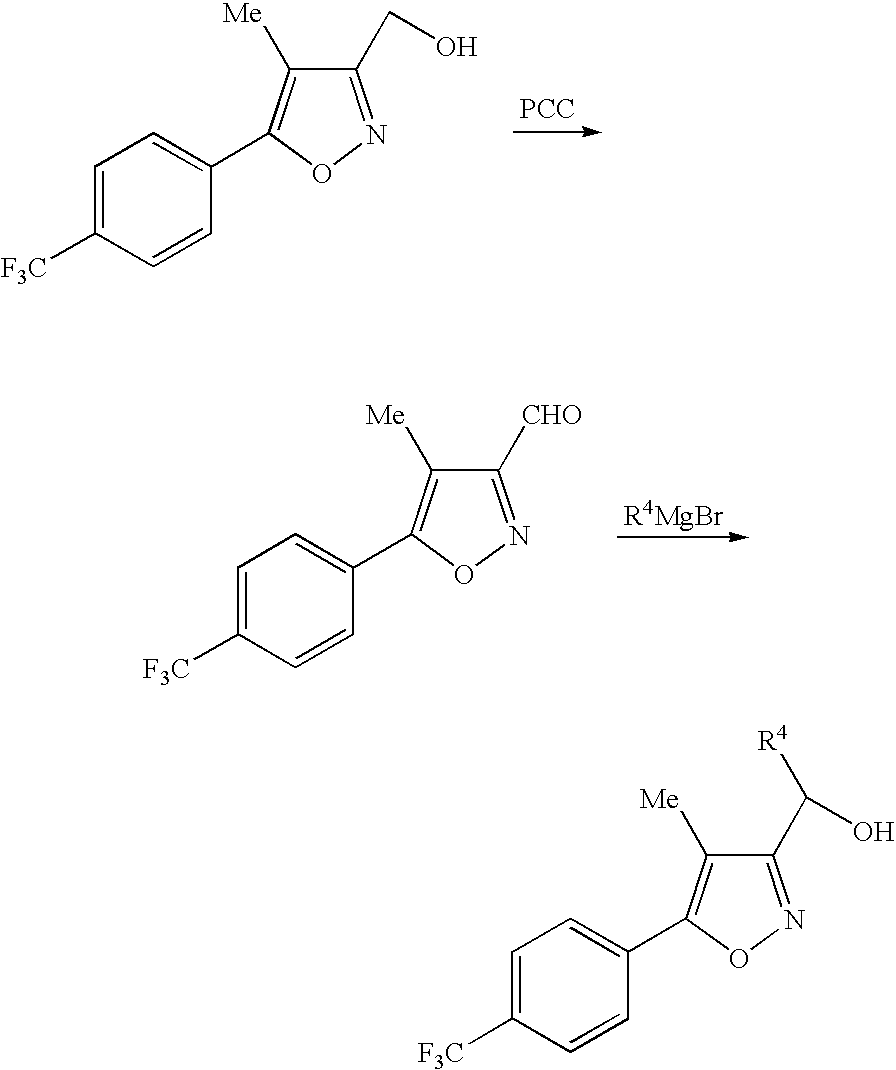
[PCC].C1(CO)=NOC(C2=CC=C([F3C])C=C2)=C1[Me].C1([CHO])=NOC(C2=CC=C([F3C])C=C2)=C1[Me].C1(C(O)[R4])=NOC(C2=CC=C([F3C])C=C2)=C1[Me]
